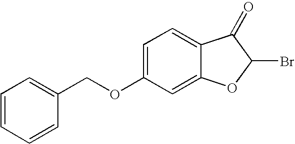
C1=CC=CC(COC2=CC=C3C(=C2)OC(Br)C3=O)=C1
